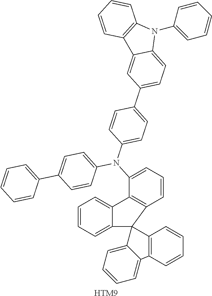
[HTM9].C1=CC=C2C(=C1)C1=C(C=CC=C1N(C1=CC=C(C3=CC=CC=C3)C=C1)C1=CC=C(C3=CC=C4C(=C3)C3=C(N4C4=CC=CC=C4)C=CC=C3)C=C1)C21C2=C(C=CC=C2)C2=CC=CC=C12
